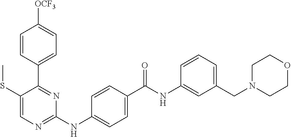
C1(C2=NC(NC3=CC=C(C(NC4=CC(CN5CCOCC5)=CC=C4)=O)C=C3)=NC=C2SC)=CC=C([OCF3])C=C1
